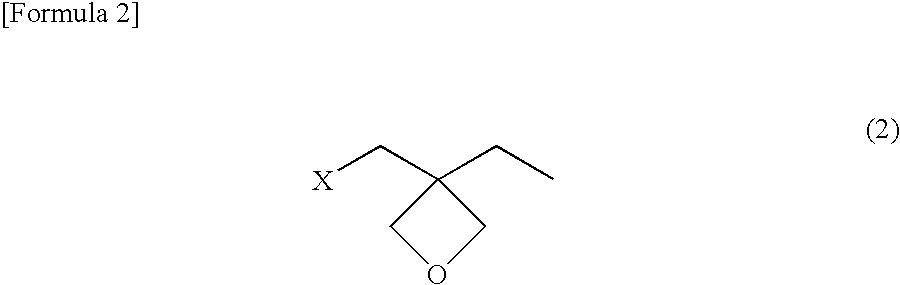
C1(CC)(C[X])COC1
